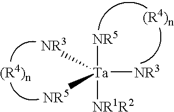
[NR5][Ta]([NR1R2])([NR3])([NR3])[NR5]
